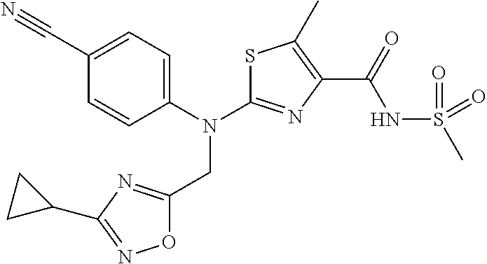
C1(C#N)=CC=C(N(C2=NC(C(=O)NS(C)(=O)=O)=C(C)S2)CC2=NC(C3CC3)=NO2)C=C1
